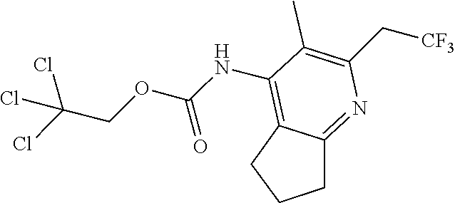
ClC(Cl)(Cl)COC(NC1=C2C(=NC(C[CF3])=C1C)CCC2)=O
